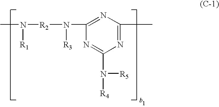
CN([R2]N([R3])C1=NC(C)=NC(N([R5])[R4])=N1)[R1]
